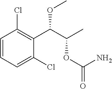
C1=CC=C(Cl)C(C(C(C)OC(=O)N)OC)=C1Cl
